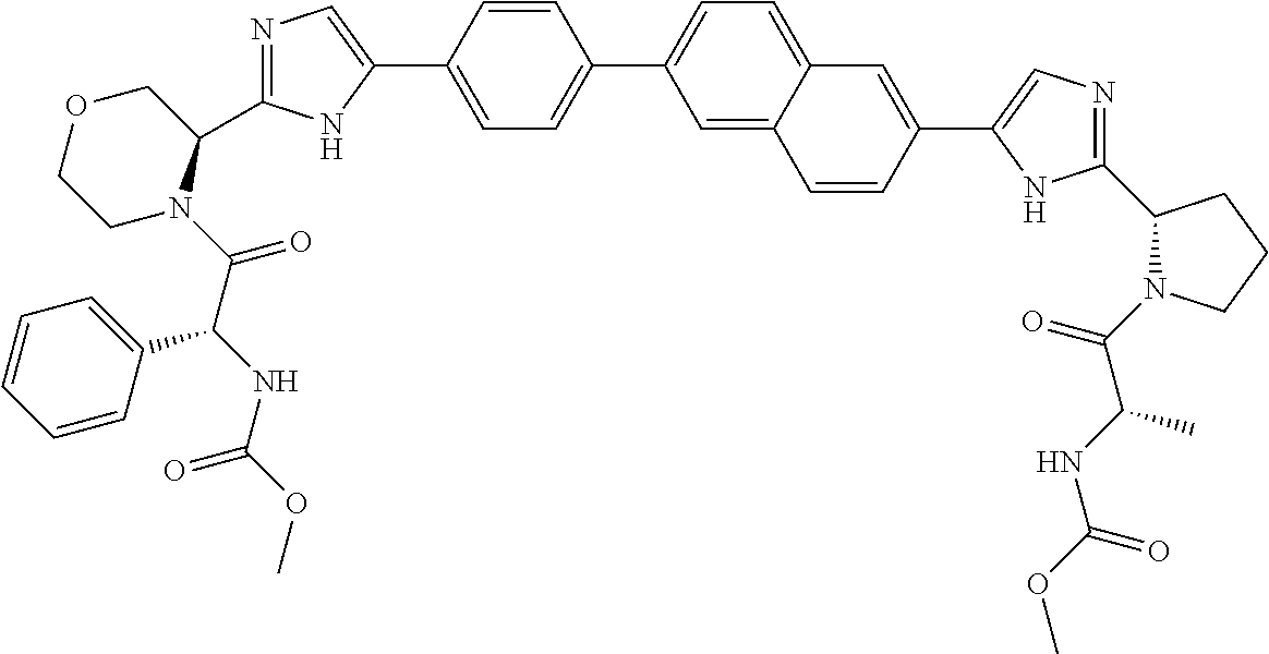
C1=C(C2=CN=C(C3N(C(C(C4=CC=CC=C4)NC(OC)=O)=O)CCOC3)N2)C=CC(C2=CC=C3C(=C2)C=CC(C2=CN=C(C4N(C(C(NC(OC)=O)C)=O)CCC4)N2)=C3)=C1
